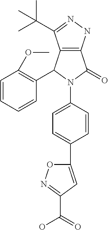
C12=C(NN=C1C(C)(C)C)C(=O)N(C1=CC=C(C3=CC(C(=O)O)=NO3)C=C1)C2C1=C(OC)C=CC=C1
